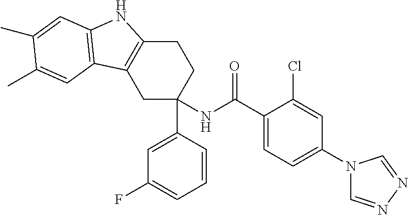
C1C(C2=CC(F)=CC=C2)(NC(C2=CC=C(N3C=NN=C3)C=C2Cl)=O)CCC2=C1C1=C(N2)C=C(C)C(C)=C1
